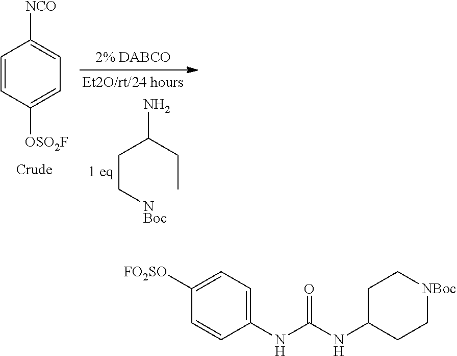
C1=CC([OSO2F])=CC=C1[NCO].C(C[NBoc])C(CC)N.C1([FO2SO])=CC=C(NC(NC2CC[NBoc]CC2)=O)C=C1
